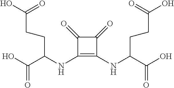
C1(=O)C(NC(CCC(O)=O)C(=O)O)=C(NC(C(O)=O)CCC(O)=O)C1=O
